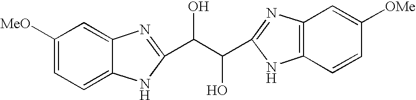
C1([MeO])=CC=C2C(=C1)N=C(C(O)C(O)C1=NC3=C(N1)C=CC([OMe])=C3)N2
